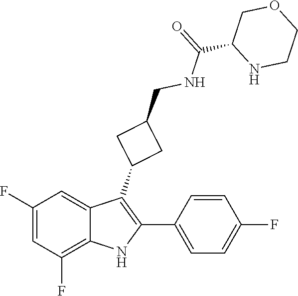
C1(CNC(C2COCCN2)=O)CC(C2=C(C3=CC=C(F)C=C3)NC3=C(F)C=C(F)C=C23)C1
